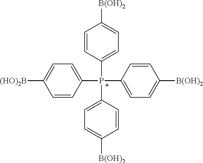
C1=CC([P+](C2=CC=C([(HO)2B])C=C2)(C2=CC=C([B(OH)2])C=C2)C2=CC=C([B(OH)2])C=C2)=CC=C1[B(OH)2]
